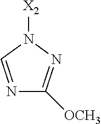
[X2]N1C=NC([OCH3])=N1
